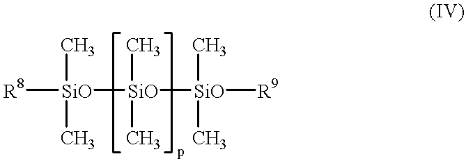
[R8][SiO](C)(C)[SiO](C)(C)[SiO](C)(C)[R9]
